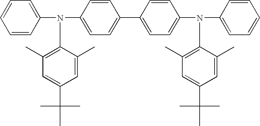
C1=CC(N(C2=CC=C(C3=CC=C(N(C4=CC=CC=C4)C4=C(C)C=C(C(C)(C)C)C=C4C)C=C3)C=C2)C2=C(C)C=C(C(C)(C)C)C=C2C)=CC=C1
